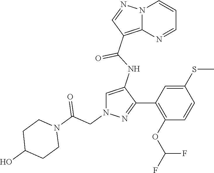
C1=C(NC(=O)C2=C3N(C=CC=N3)N=C2)C(C2=C(OC(F)F)C=CC(SC)=C2)=NN1CC(N1CCC(O)CC1)=O
